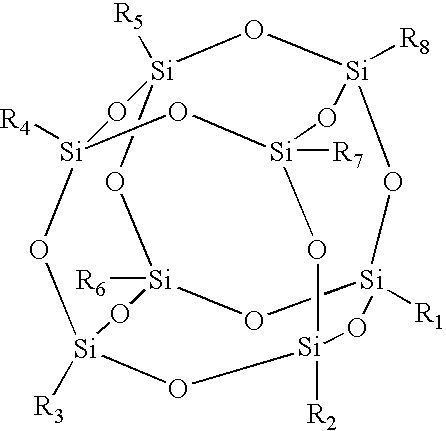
O1[Si]2([R6])O[Si]3([R5])O[Si]4([R8])O[Si]1([R1])O[Si]1([R2])O[Si]([R3])(O[Si]([R4])(O[Si]([R7])(O1)O4)O3)O2
